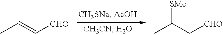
CC=C[CHO].CC(C[CHO])[SMe]
